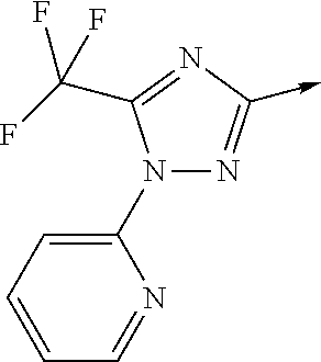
C<-C1=NN(C2=CC=CC=N2)C(C(F)(F)F)=N1
